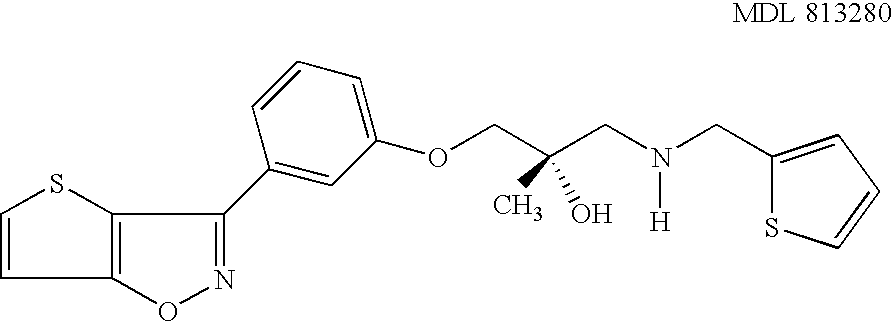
O1N=C(C2=CC(OCC(CN(CC3=CC=CS3)[H])(C)O)=CC=C2)C2=C1C=CS2
